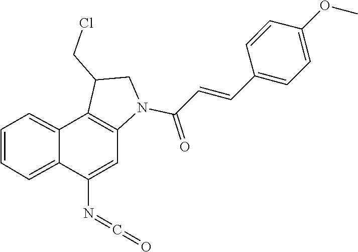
O=C=NC1=CC2=C(C3=CC=CC=C31)C(CCl)CN2C(C=CC1=CC=C(OC)C=C1)=O
